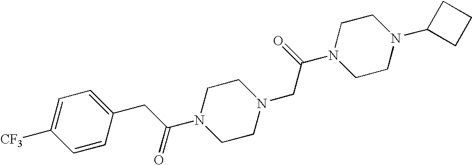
C1=CC(CC(N2CCN(CC(N3CCN(C4CCC4)CC3)=O)CC2)=O)=CC=C1[CF3]
